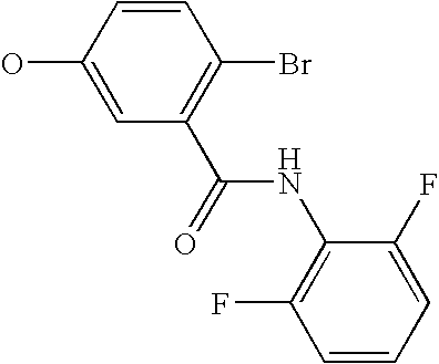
OC1=CC(C(=O)NC2=C(F)C=CC=C2F)=C(Br)C=C1
